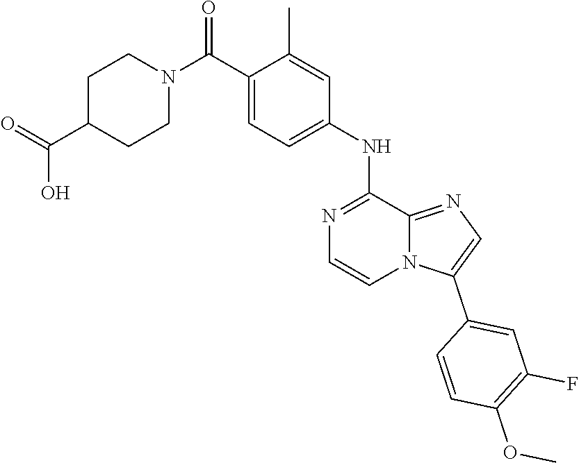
C1(NC2=CC=C(C(N3CCC(C(=O)O)CC3)=O)C(C)=C2)=NC=CN2C1=NC=C2C1=CC(F)=C(OC)C=C1
